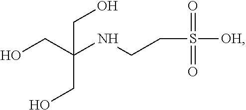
OCC(NCCS([OH])(=O)=O)(CO)CO
